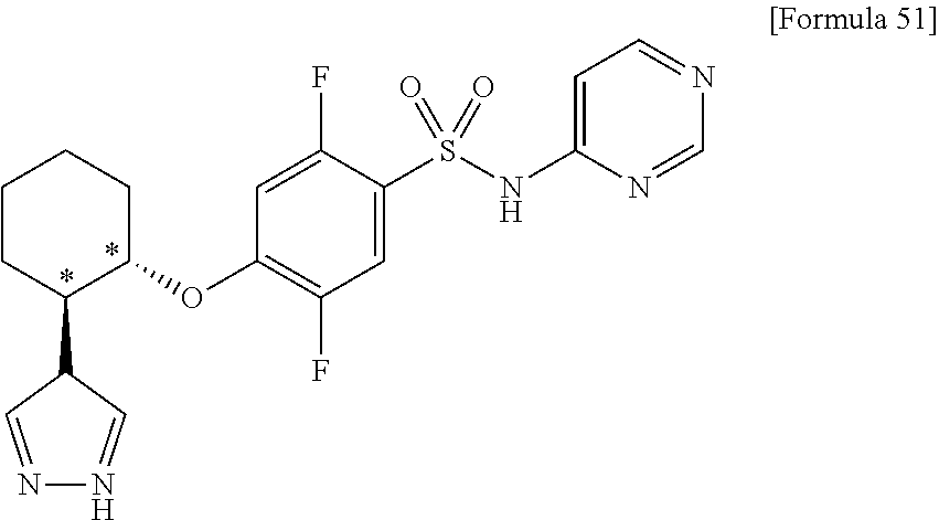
C1(OC2=C(F)C=C(S(NC3=CC=NC=N3)(=O)=O)C(F)=C2)CCCCC1C1C=NN=C1
